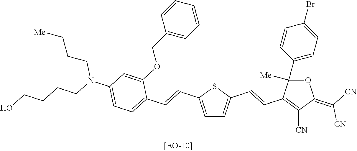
C1=C(C=CC2=CC=C(N(CCCCO)CCC[Me])C=C2OCC2=CC=CC=C2)SC(C=CC2=C([CN])C(=C([CN])[CN])OC2([Me])C2=CC=C(Br)C=C2)=C1
